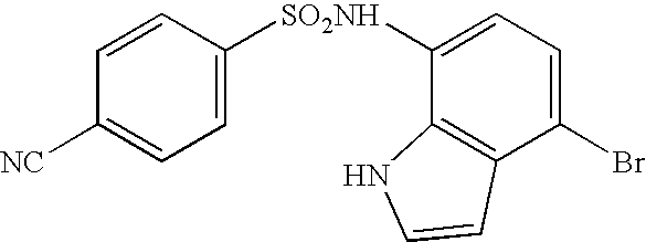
C1=C([SO2NH]C2=CC=C(Br)C3=C2NC=C3)C=CC([NC])=C1
